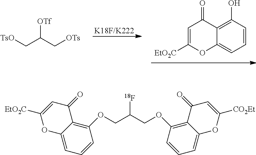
C1=C([EtO2C])OC2=CC=CC(O)=C2C1=O.[TsO]CC(C[OTs])[OTf].C1(OCC(COC2=C3C(=CC=C2)OC([CO2Et])=CC3=O)[18F])=C2C(=CC=C1)OC([EtO2C])=CC2=O
